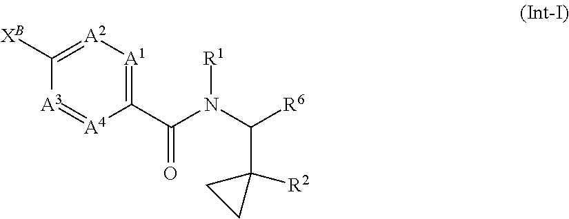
[XB]C1=[A2][A1]=C(C(N([R1])C([R6])C2([R2])CC2)=O)[A4]=[A3]1
